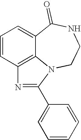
C1=CC2=C3C(=C1)C(=O)NCCN3C(C1=CC=CC=C1)=N2
